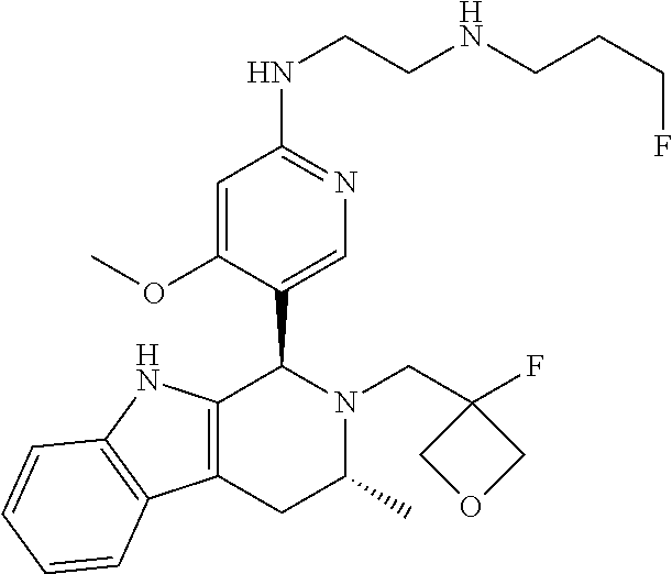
C12=C(NC3=C1C=CC=C3)C(C1=CN=C(NCCNCCCF)C=C1OC)N(CC1(F)COC1)C(C)C2
